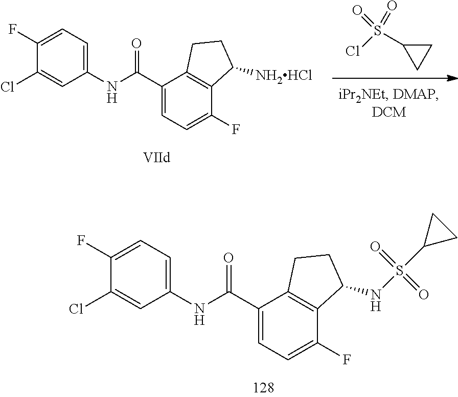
N(S(=O)(=O)C1CC1)C1C2=C(C(C(NC3=CC=C(F)C(Cl)=C3)=O)=CC=C2F)CC1.ClS(=O)(=O)C1CC1.C1(Cl)=CC(NC(C2=CC=C(F)C3=C2CCC3[NH2HCl])=O)=CC=C1F
